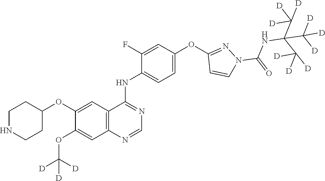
C1=C(OC2=NN(C(=O)NC(C([D])([D])[D])(C([D])([D])[D])C([D])([D])[D])C=C2)C=C(F)C(NC2=NC=NC3=C2C=C(OC2CCNCC2)C(OC([D])([D])[D])=C3)=C1
